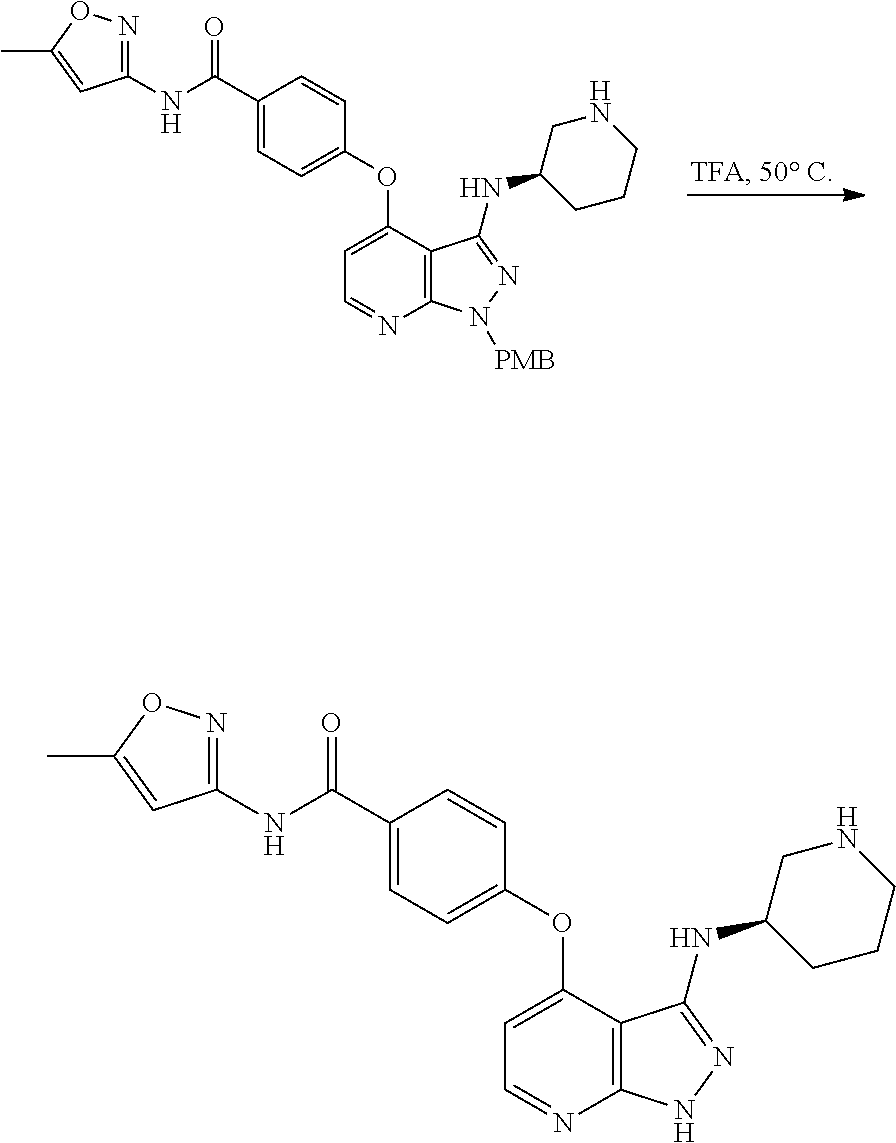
N(C(C1=CC=C(OC2=CC=NC3=C2C(NC2CCCNC2)=NN3[PMB])C=C1)=O)C1=NOC(C)=C1.N(C(C1=CC=C(OC2=CC=NC3=C2C(NC2CCCNC2)=NN3)C=C1)=O)C1=NOC(C)=C1
